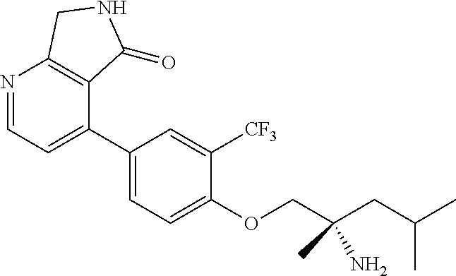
C1(C2=CC=NC3=C2C(=O)NC3)=CC=C(OCC(CC(C)C)(N)C)C([CF3])=C1
